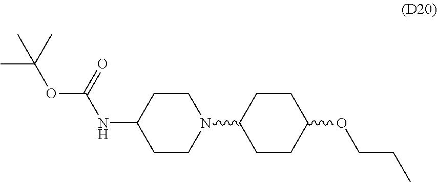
C1CN(C2CCC(OCCC)CC2)CCC1NC(OC(C)(C)C)=O
